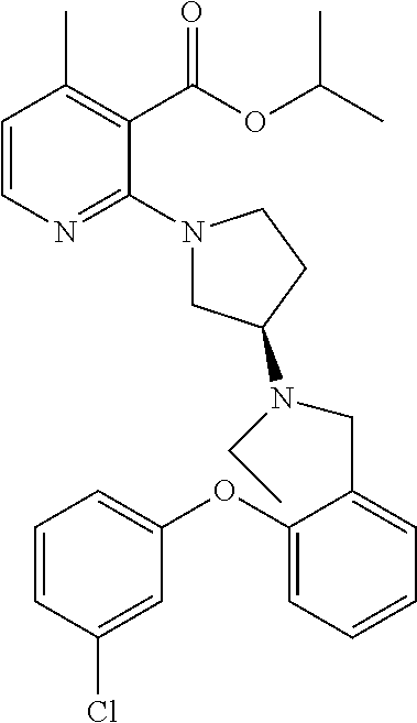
C1=CN=C(N2CC(N(CC)CC3=CC=CC=C3OC3=CC=CC(Cl)=C3)CC2)C(C(OC(C)C)=O)=C1C
